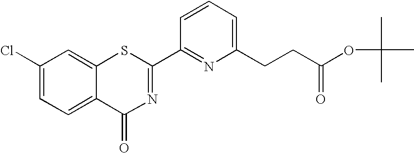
C1(Cl)=CC=C2C(=C1)SC(C1=NC(CCC(OC(C)(C)C)=O)=CC=C1)=NC2=O
